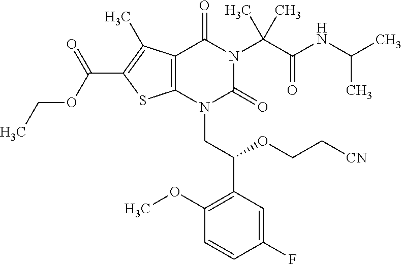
C12=C(C(C)=C(C(OCC)=O)S1)C(=O)N(C(C(=O)NC(C)C)(C)C)C(=O)N2CC(C1=C(OC)C=CC(F)=C1)OCC[CN]
